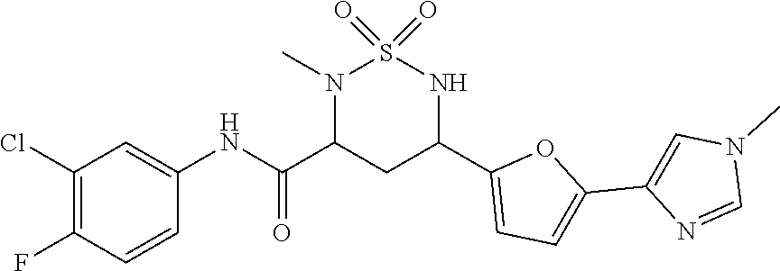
C1(Cl)=C(F)C=CC(NC(C2CC(C3=CC=C(C4=CN(C)C=N4)O3)NS(=O)(=O)N2C)=O)=C1
